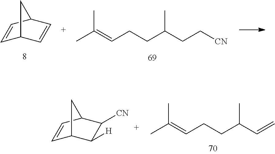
C1=CC2C=CC1C2.CC(=CCCC(CC[CN])C)C.C1=CC2C([CN])C([H])C1C2.CC(=CCCC(C=C)C)C
